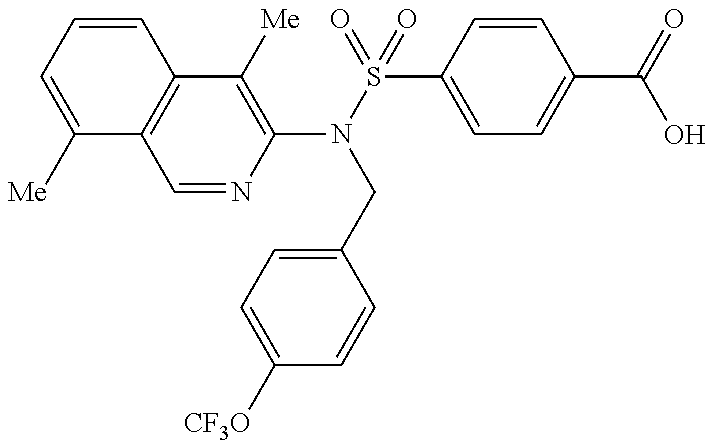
C1(N(S(=O)(C2=CC=C(C(=O)O)C=C2)=O)CC2=CC=C([CF3O])C=C2)=C([Me])C2=C(C=N1)C([Me])=CC=C2
